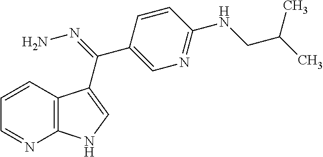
C12=C(C=CC=N1)C(C(=NN)C1=CN=C(NCC(C)C)C=C1)=CN2
